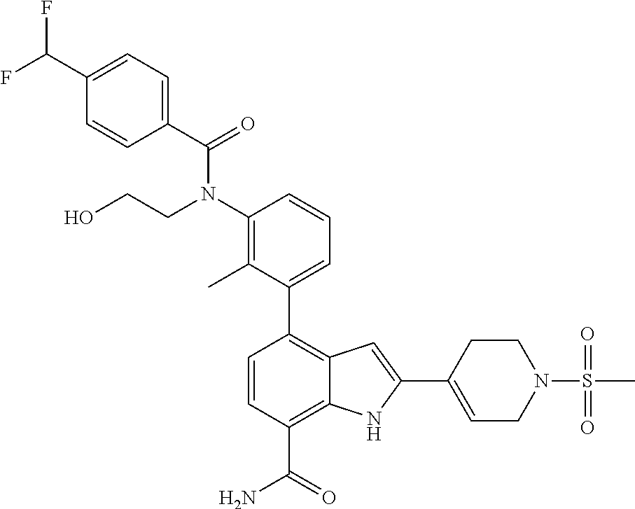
C1=CC(C(N)=O)=C2C(=C1C1=CC=CC(N(CCO)C(C3=CC=C(C(F)F)C=C3)=O)=C1C)C=C(C1=CCN(S(=O)(C)=O)CC1)N2
